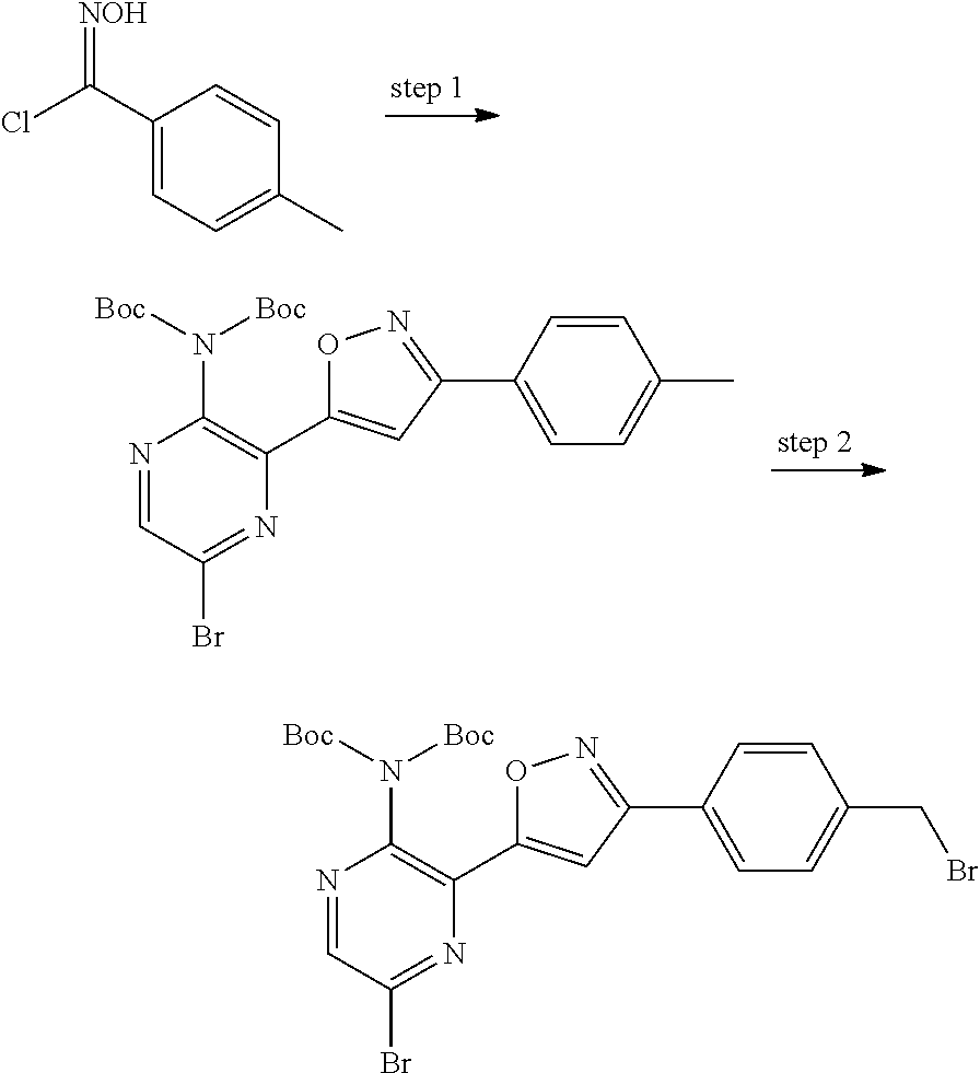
C1(C(Cl)=[NOH])=CC=C(C)C=C1.N1=CC(Br)=NC(C2=CC(C3=CC=C(C)C=C3)=NO2)=C1N([Boc])[Boc].N1=CC(Br)=NC(C2=CC(C3=CC=C(CBr)C=C3)=NO2)=C1N([Boc])[Boc]
